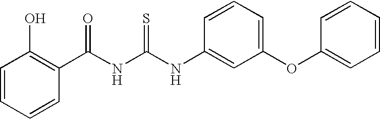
C1(C(NC(NC2=CC(OC3=CC=CC=C3)=CC=C2)=S)=O)=C(O)C=CC=C1
